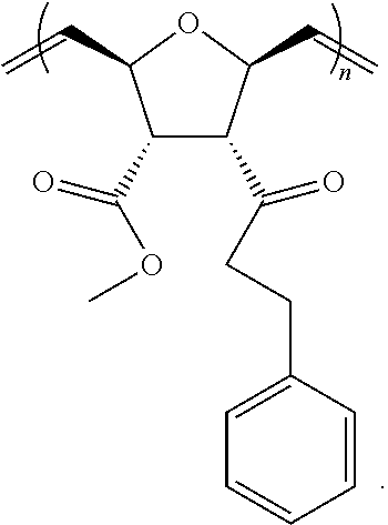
C1(C(OC)=O)C(C(CCC2=CC=CC=C2)=O)C(C=C)OC1C=C
